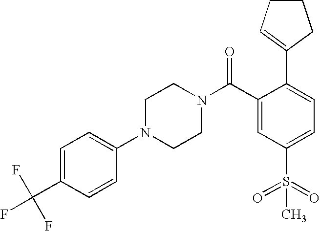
C1(C(F)(F)F)=CC=C(N2CCN(C(C3=CC(S(=O)(=O)C)=CC=C3C3=CCCC3)=O)CC2)C=C1
